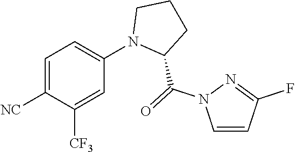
C1=C(N2C(C(N3C=CC(F)=N3)=O)CCC2)C=C([CF3])C([NC])=C1
